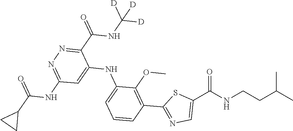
C1=CC=C(NC2=CC(NC(C3CC3)=O)=NN=C2C(=O)NC([D])([D])[D])C(OC)=C1C1=NC=C(C(NCCC(C)C)=O)S1
